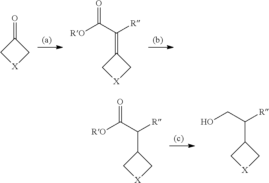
O=C1C[X]C1.C(=C1C[X]C1)(C([RO])=O)[R].C(C1C[X]C1)(C([RO])=O)[R].C(C1C[X]C1)(CO)[R]
